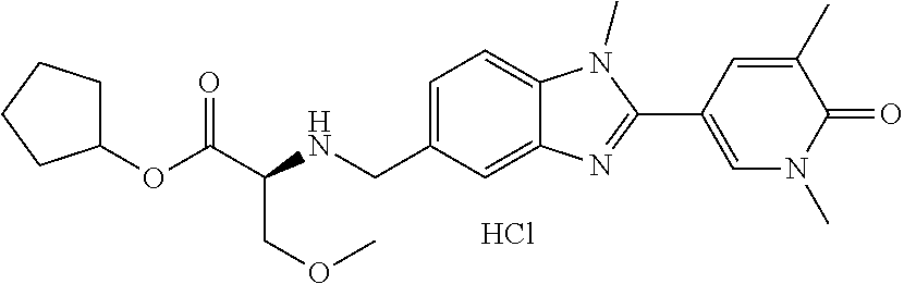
Cl.C1=C(CNC(C(OC2CCCC2)=O)COC)C=C2C(=C1)N(C)C(C1=CN(C)C(=O)C(C)=C1)=N2
